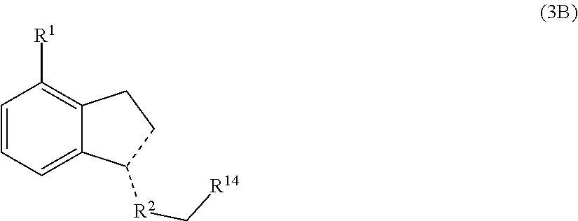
C1=CC=C2C(=C1[R1])CCC2[R2]C[R14]
